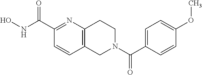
C12=C(N=C(C(NO)=O)C=C1)CCN(C(=O)C1=CC=C(OC)C=C1)C2
